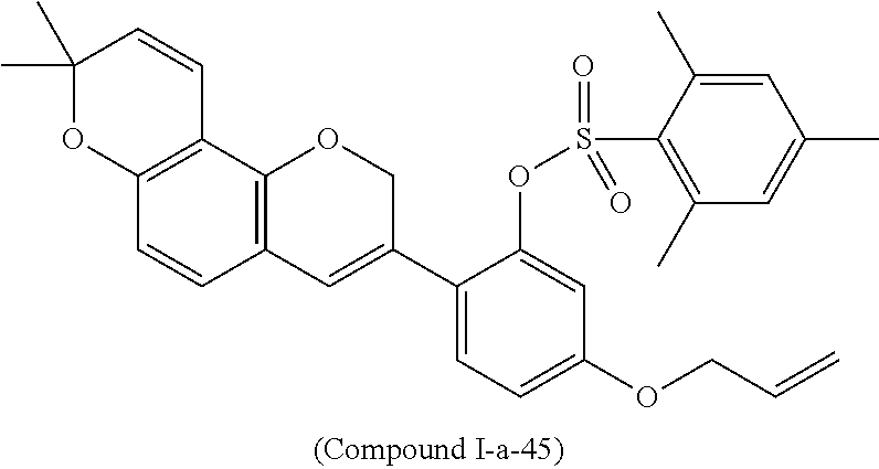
C12=C(C3=C(C=C1)C=C(C1=CC=C(OCC=C)C=C1OS(C1=C(C)C=C(C)C=C1C)(=O)=O)CO3)C=CC(C)(C)O2
